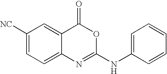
C1([NC])=CC=C2C(=C1)C(=O)OC(NC1=CC=CC=C1)=N2
